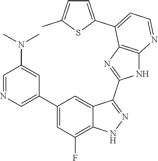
C1=NC=C(C2=CC(F)=C3C(=C2)C(C2=NC4=C(N2)N=CC=C4C2=CC=C(C)S2)=NN3)C=C1N(C)C
